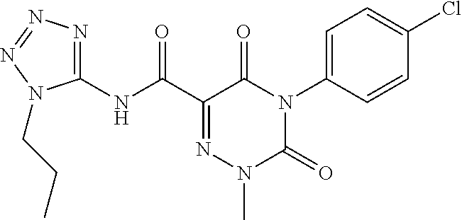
C1(NC(C2=NN(C)C(=O)N(C3=CC=C(Cl)C=C3)C2=O)=O)=NN=NN1CCC
